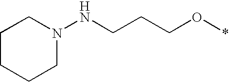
C1CCCN(NCCCO*)C1
